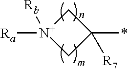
[N+]1([Ra])([Rb])CC(*)([R7])C1
